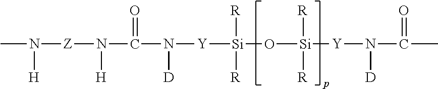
CN([H])[Z]N([H])C(=O)N([D])[Y][Si]([R])([R])O[Si]([R])([R])[Y]N(C(=O)C)[D]
